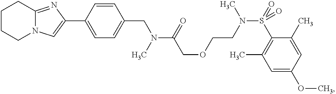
C1CCN2C(=NC(C3=CC=C(CN(C(=O)COCCN(S(=O)(C4=C(C)C=C(OC)C=C4C)=O)C)C)C=C3)=C2)C1
